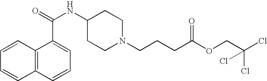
C12=C(C=CC=C1C(=O)NC1CCN(CCCC(OCC(Cl)(Cl)Cl)=O)CC1)C=CC=C2
